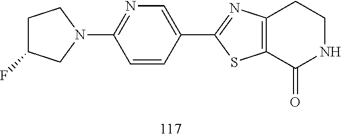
C1CC2=C(C(=O)N1)SC(C1=CN=C(N3CCC(F)C3)C=C1)=N2
